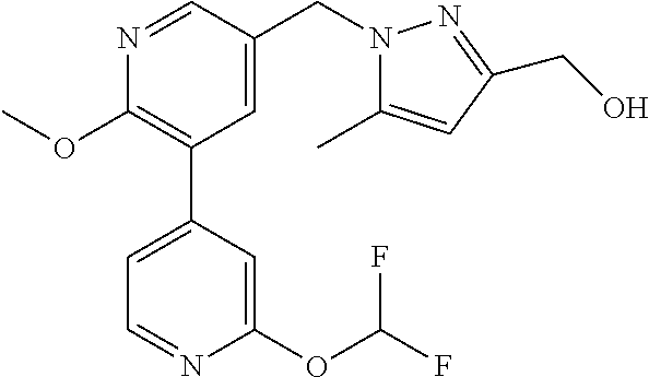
C1(OC)=C(C2=CC=NC(OC(F)F)=C2)C=C(CN2C(C)=CC(CO)=N2)C=N1
